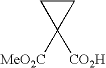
C1C([MeO2C])([CO2H])C1
